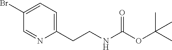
C1=NC(CCNC(OC(C)(C)C)=O)=CC=C1Br
